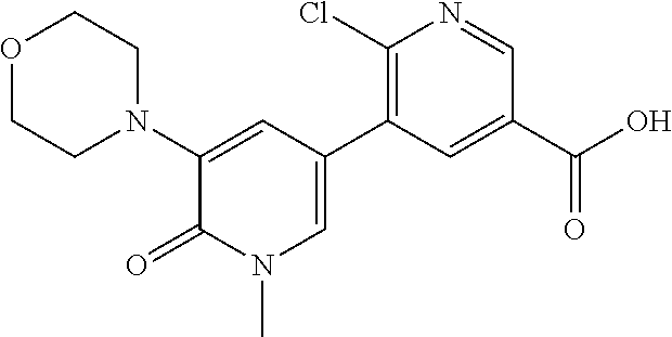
C1=C(C2=C(Cl)N=CC(C(O)=O)=C2)C=C(N2CCOCC2)C(=O)N1C
